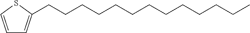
C1=CSC(CCCCCCCCCCCCC)=C1
